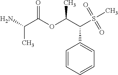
NC(C(OC(C(S(C)(=O)=O)C1=CC=CC=C1)C)=O)C
